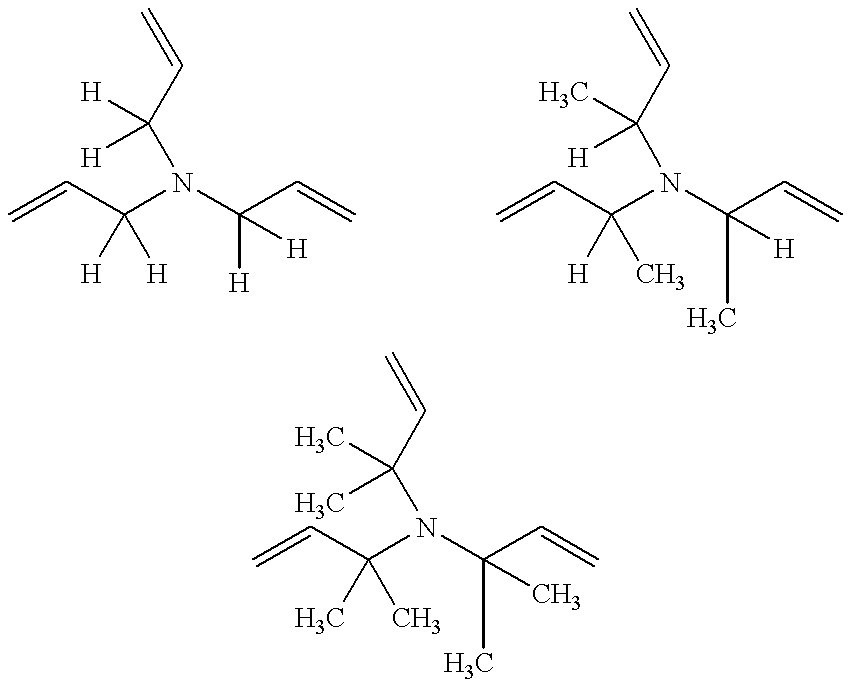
C=CC(N(C(C=C)([H])[H])C(C=C)([H])[H])([H])[H].C=CC(N(C(C=C)(C)[H])C(C=C)(C)[H])([H])C.C=CC(N(C(C=C)(C)C)C(C=C)(C)C)(C)C
